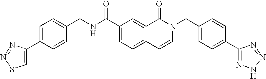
C(NC(C1=CC=C2C(=C1)C(=O)N(CC1=CC=C(C3=NNN=N3)C=C1)C=C2)=O)C1=CC=C(C2=CSN=N2)C=C1
